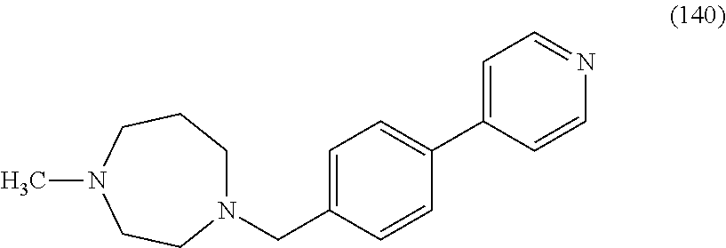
N1(CC2=CC=C(C3=CC=NC=C3)C=C2)CCCN(C)CC1
